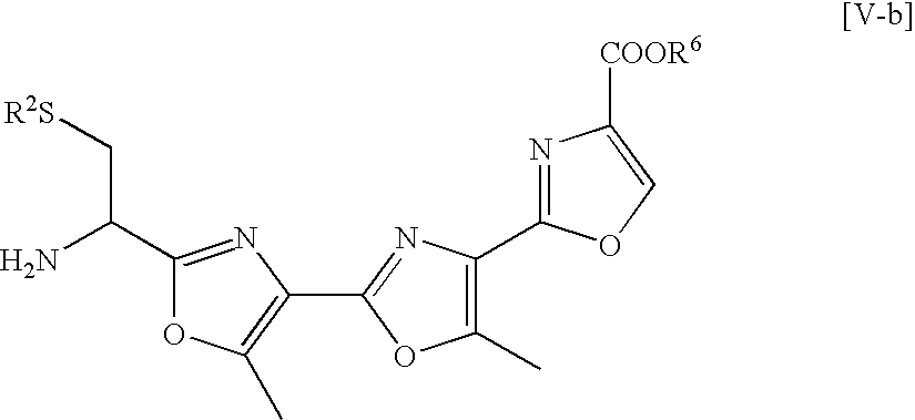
C1(C2=NC(C3=NC([COOR6])=CO3)=C(C)O2)=C(C)OC(C(C[R2S])N)=N1
